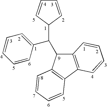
C1=CC(C(C2=CC=CC=C2)C2C3=C(C4=C2C=CC=C4)C=CC=C3)C=C1
